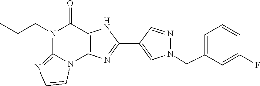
N1(CCC)C2=NC=CN2C2=C(C1=O)NC(C1=CN(CC3=CC=CC(F)=C3)N=C1)=N2
